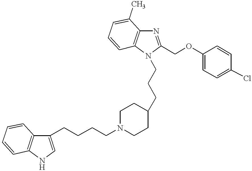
C(CCC1CCN(CCCCC2=CNC3=C2C=CC=C3)CC1)N1C2=C(N=C1COC1=CC=C(Cl)C=C1)C(C)=CC=C2
